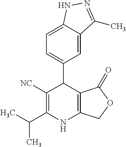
C1([NC])=C(C(C)C)NC2=C(C1C1=CC=C3C(=C1)C(C)=NN3)C(=O)OC2
